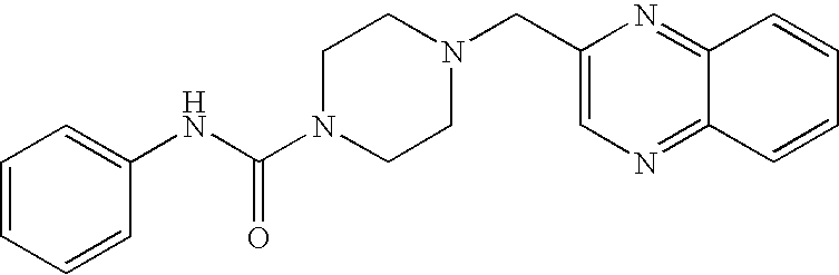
C1=CC=CC(NC(N2CCN(CC3=CN=C4C(=N3)C=CC=C4)CC2)=O)=C1
